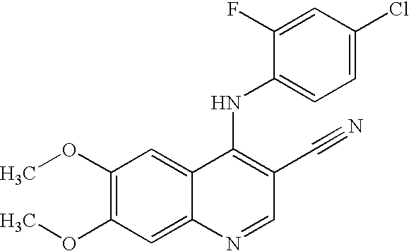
C1(OC)=C(OC)C=C2C(=C1)C(NC1=CC=C(Cl)C=C1F)=C(C#N)C=N2
